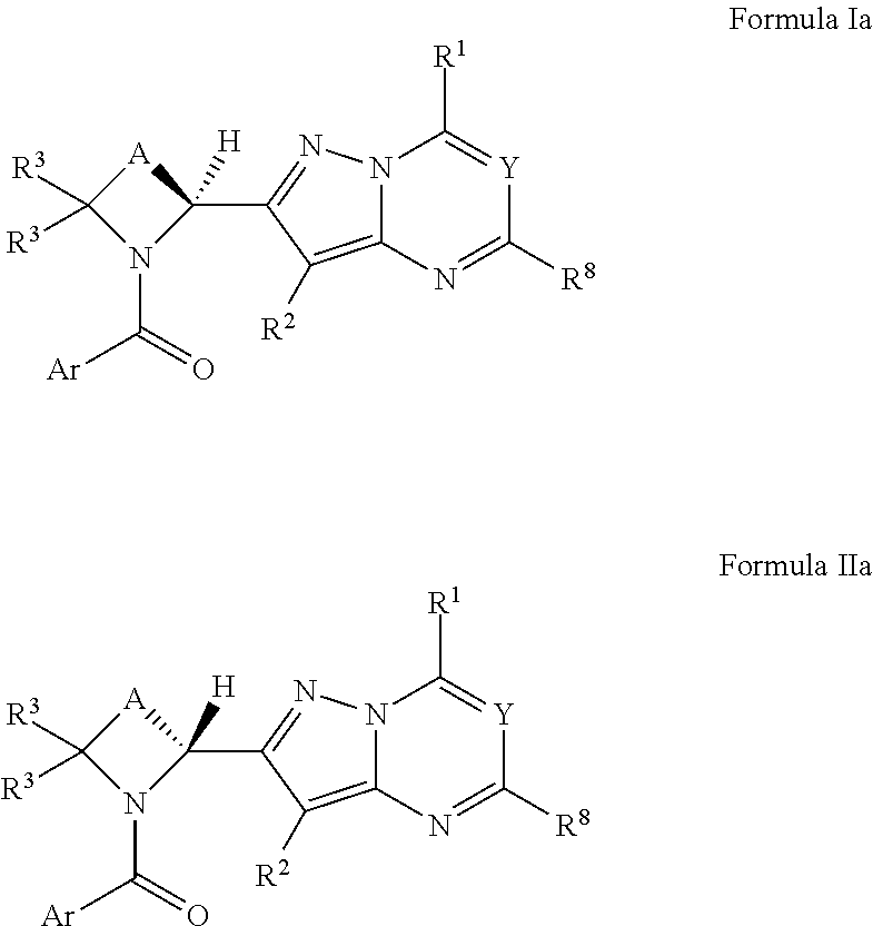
N12C(=C([R2])C(C3([H])N(C([Ar])=O)C([R3])([R3])[A]3)=N1)N=C([R8])[Y]=C2[R1].N12C(=C([R2])C(C3([H])N(C([Ar])=O)C([R3])([R3])[A]3)=N1)N=C([R8])[Y]=C2[R1]
